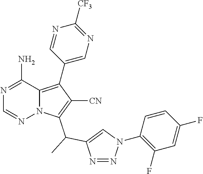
N1=C(N)C2=C(C3=CN=C([CF3])N=C3)C([CN])=C(C(C3=CN(C4=C(F)C=C(F)C=C4)N=N3)C)N2N=C1
